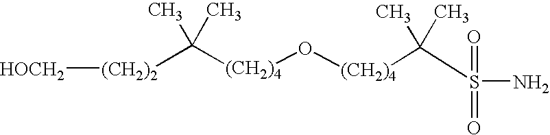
C([(CH2)4]O[(CH2)4]C(C)(C)S(N)(=O)=O)(C)(C)[(CH2)2][HOCH2]
